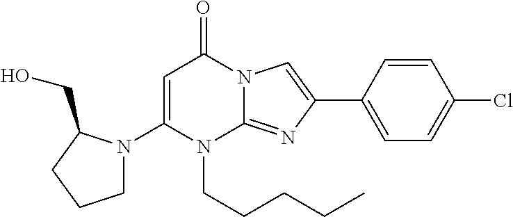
C1(N2CCCC2CO)=CC(=O)N2C(=NC(C3=CC=C(Cl)C=C3)=C2)N1CCCCC
